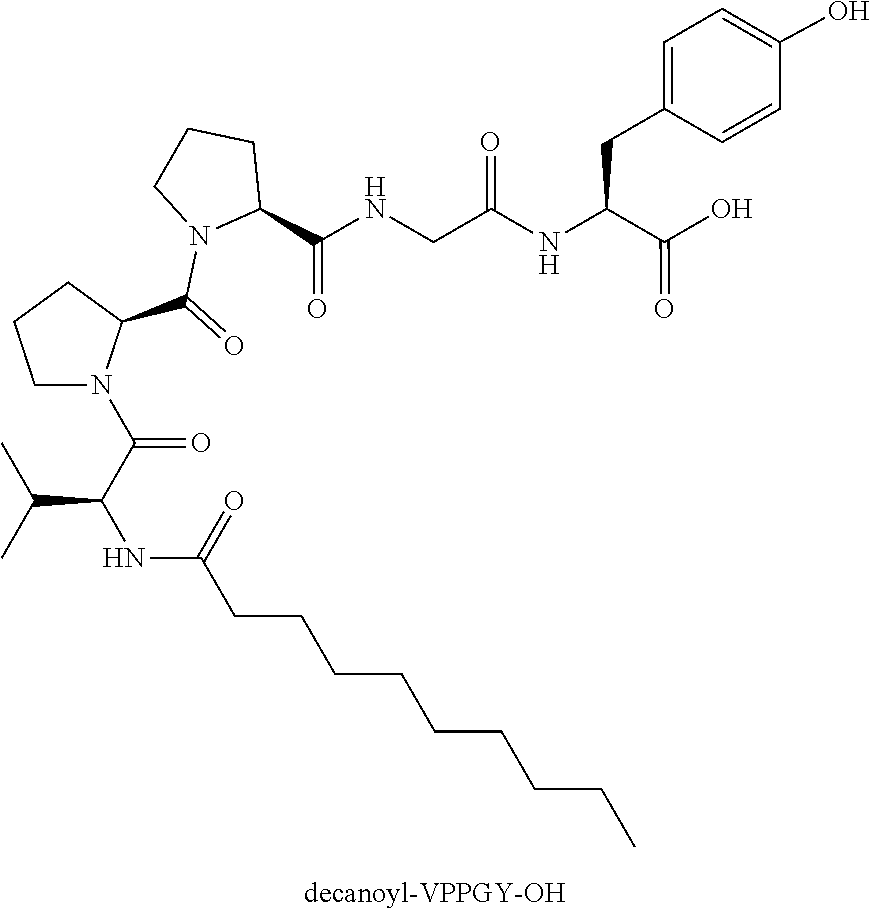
C1(C(=O)NCC(=O)NC(CC2=CC=C(O)C=C2)C(=O)O)CCCN1C(=O)C1CCCN1C(C(NC(CCCCCCCCC)=O)C(C)C)=O
